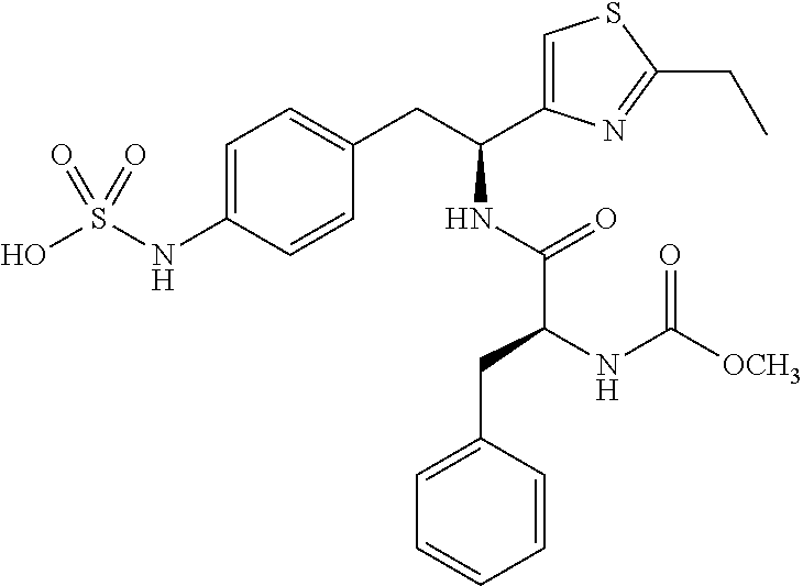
OS(NC1=CC=C(CC(C2=CSC(CC)=N2)NC(C(NC([OCH3])=O)CC2=CC=CC=C2)=O)C=C1)(=O)=O
